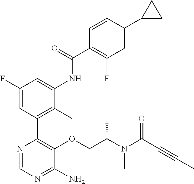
N1=CN=C(N)C(OCC(N(C)C(C#CC)=O)C)=C1C1=C(C)C(NC(C2=C(F)C=C(C3CC3)C=C2)=O)=CC(F)=C1
